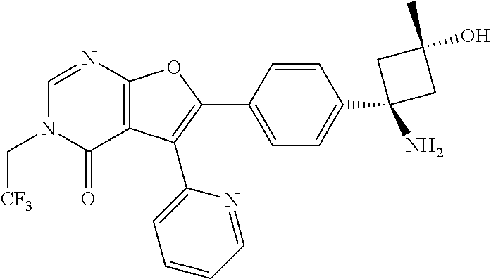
C12=C(C(C3=CC=CC=N3)=C(C3=CC=C(C4(N)CC(O)(C)C4)C=C3)O1)C(=O)N(C[CF3])C=N2
